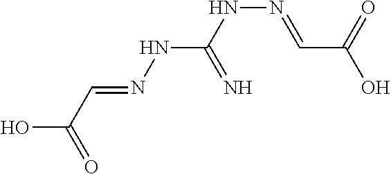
OC(C=NNC(NN=CC(O)=O)=N)=O
